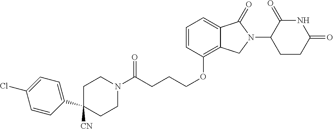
C(CCCOC1=C2C(=CC=C1)C(=O)N(C1C(=O)NC(=O)CC1)C2)(N1CCC([CN])(C2=CC=C(Cl)C=C2)CC1)=O
